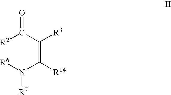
[R2]C(C(=C(N([R6])[R7])[R14])[R3])=O
